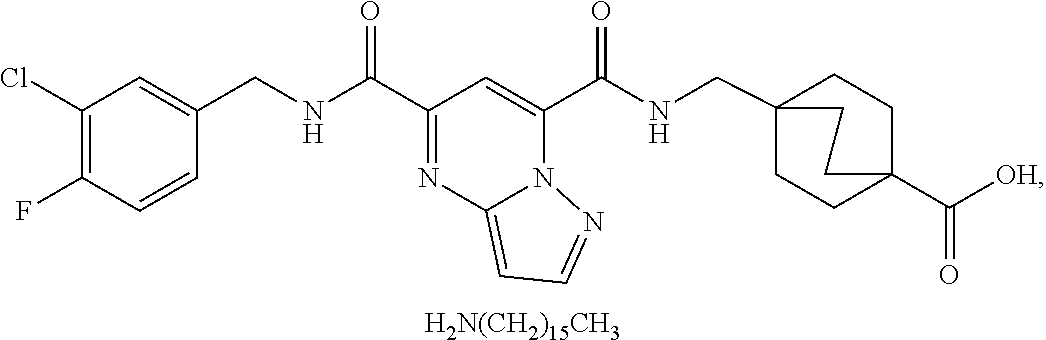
C(C1=NC2=CC=NN2C(C(NCC23CCC(C([OH])=O)(CC2)CC3)=O)=C1)(=O)NCC1=CC(Cl)=C(F)C=C1.[H2N(CH2)15CH3]
